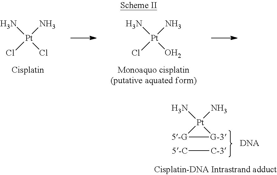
N[Pt](O)(N)Cl.N[Pt](Cl)(N)Cl.N[Pt]1(N)[G-3][5-G]1.[C-3][5-C]
